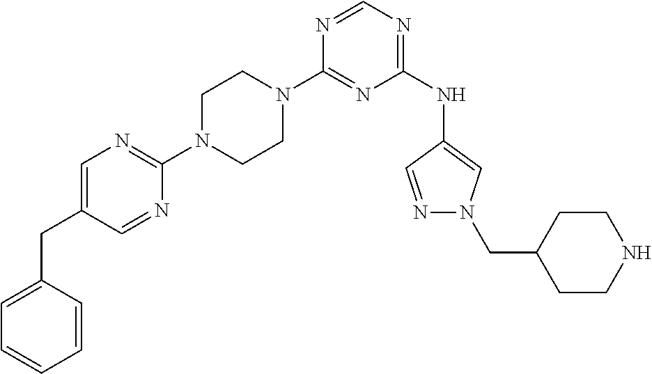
C1(N2CCN(C3=NC=C(CC4=CC=CC=C4)C=N3)CC2)=NC(NC2=CN(CC3CCNCC3)N=C2)=NC=N1
